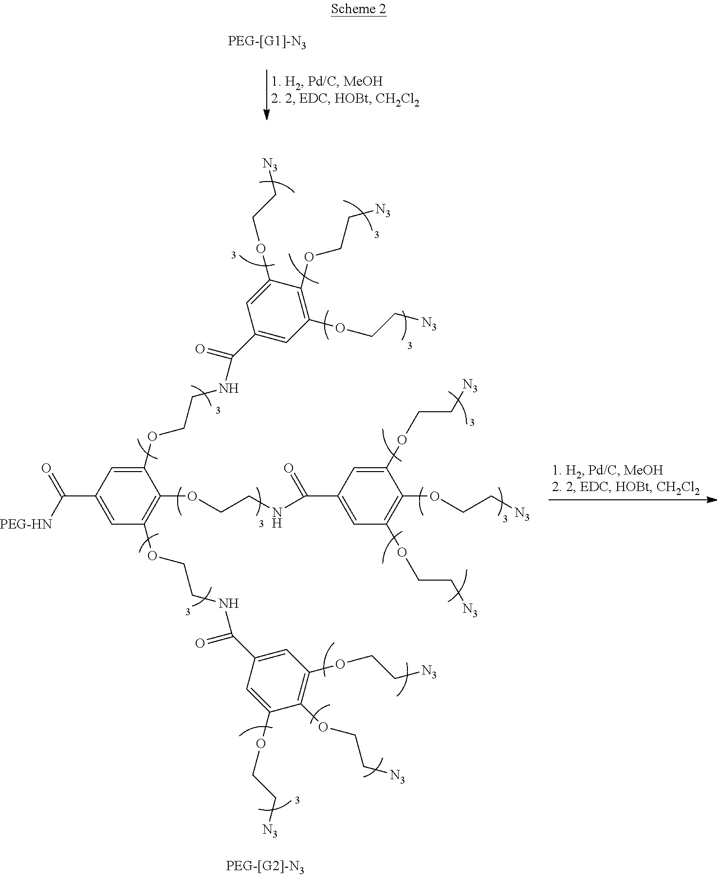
C1(OCCNC(=O)C2=CC(OCC[N3])=C(OCC[N3])C(OCC[N3])=C2)=CC(C(=O)[PEG-HN])=CC(OCCNC(=O)C2=CC(OCC[N3])=C(OCC[N3])C(OCC[N3])=C2)=C1OCCNC(C1=CC(OCC[N3])=C(OCC[N3])C(OCC[N3])=C1)=O
